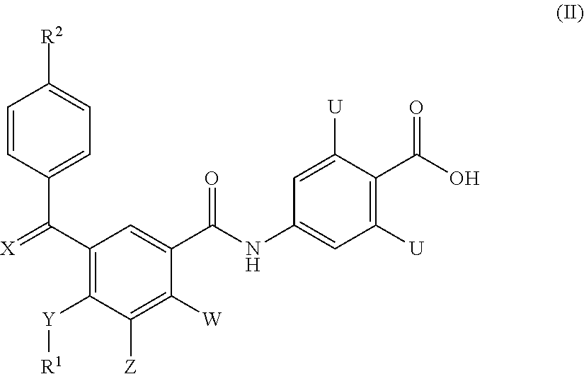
C1(C(=[X])C2=CC=C([R2])C=C2)=C([Y][R1])C([Z])=C([W])C(C(NC2=CC([U])=C(C(O)=O)C([U])=C2)=O)=C1
